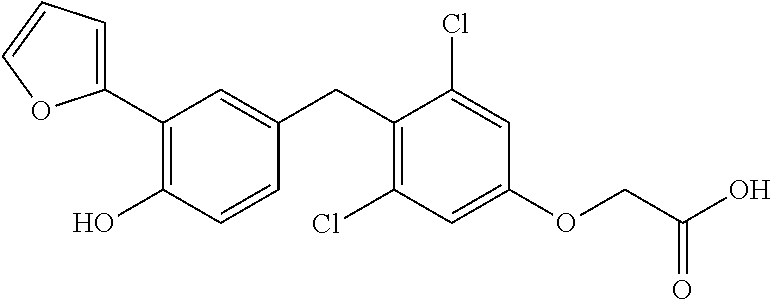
C1(C2=C(O)C=CC(CC3=C(Cl)C=C(OCC(O)=O)C=C3Cl)=C2)=CC=CO1
